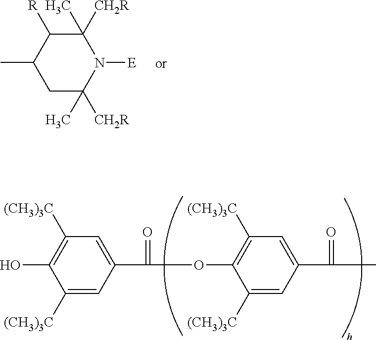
C1C([CH2R])(C)N([E])C([CH2R])(C)C([R])C1C.C1([(CH3)3C])=CC(C(=O)C)=CC([(CH3)3C])=C1OC(=O)C1=CC([(CH3)3C])=C(O)C([(CH3)3C])=C1
